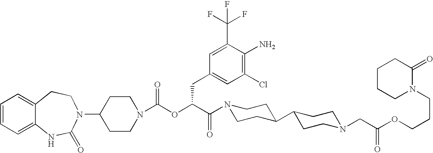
C1(N2C(=O)NC3=CC=CC=C3CC2)CCN(C(OC(C(=O)N2CCC(C3CCN(CC(OCCCN4C(=O)CCCC4)=O)CC3)CC2)CC2=CC(Cl)=C(N)C(C(F)(F)F)=C2)=O)CC1
